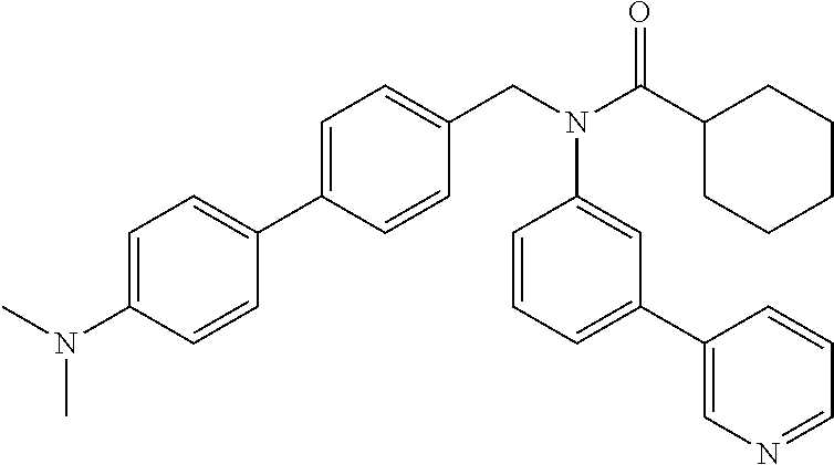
C1(C2=CC=C(CN(C(C3CCCCC3)=O)C3=CC(C4=CN=CC=C4)=CC=C3)C=C2)=CC=C(N(C)C)C=C1
